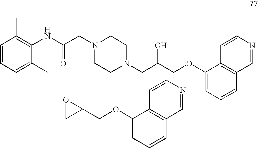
C1=CC=C(C)C(NC(CN2CCN(CC(COC3=CC=CC4=C3C=CN=C4)O)CC2)=O)=C1C.C1(OCC2OC2)=CC=CC2=C1C=CN=C2
